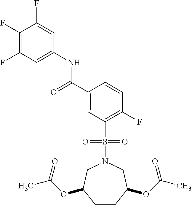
C1(F)=C(F)C=C(NC(=O)C2=CC(S(N3CC(OC(C)=O)CCC(OC(=O)C)C3)(=O)=O)=C(F)C=C2)C=C1F
